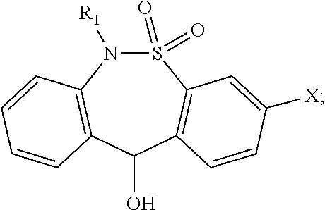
S1(=O)(=O)N([R1])C2=C(C(O)C3=C1C=C([X])C=C3)C=CC=C2
